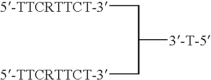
C([5-TTCRTTCT-3])C(C[5-TTCRTTCT-3])[3-T-5]
